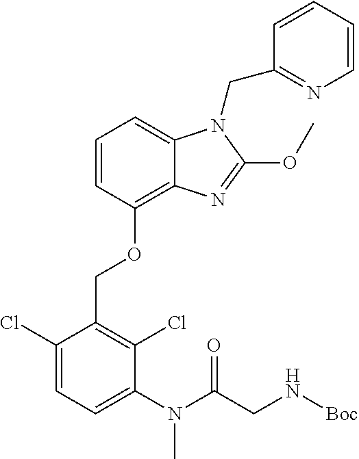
C1(Cl)=CC=C(N(C(CN[Boc])=O)C)C(Cl)=C1COC1=C2C(=CC=C1)N(CC1=NC=CC=C1)C(OC)=N2
